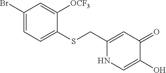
C1(CSC2=CC=C(Br)C=C2[OCF3])=CC(=O)C(O)=CN1
